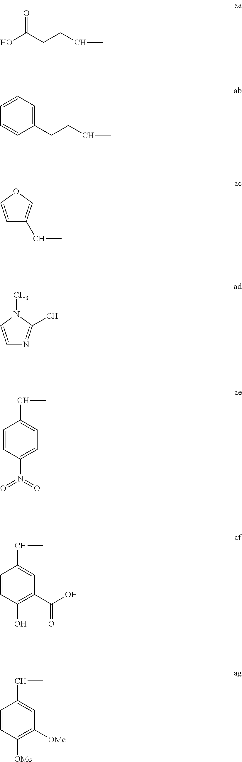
OC(CCCC)=O.C1(CCCC)=CC=CC=C1.C1=COC=C1CC.C1=CN(C)C(CC)=N1.C1=CC(N(=O)=O)=CC=C1CC.C1=CC(O)=C(C(=O)O)C=C1CC.C1=CC([OMe])=C([OMe])C=C1CC
